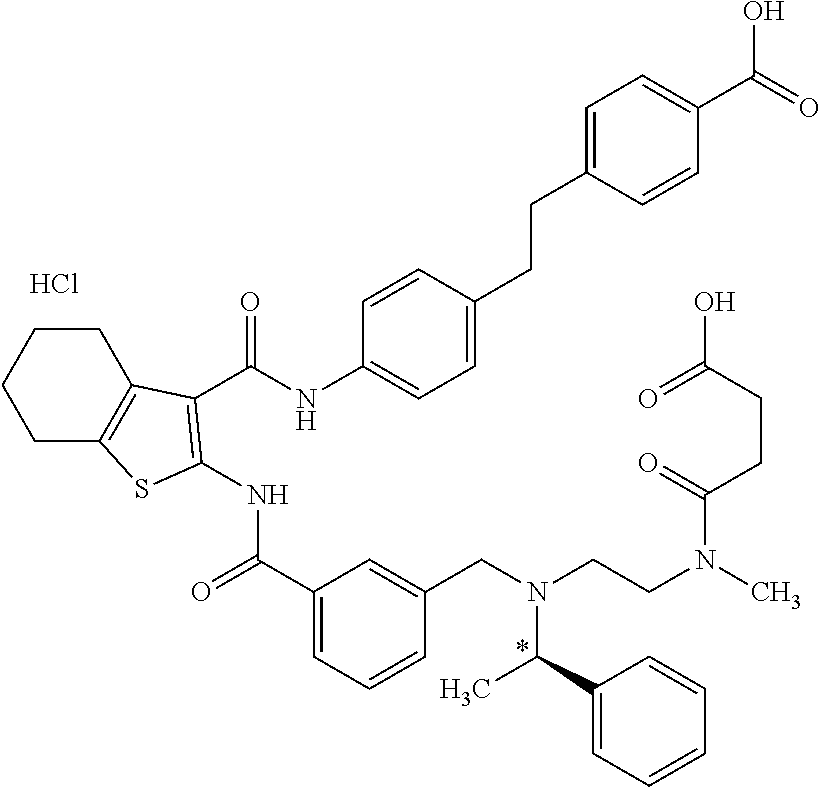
C1(C(=O)NC2=C(C(NC3=CC=C(CCC4=CC=C(C(=O)O)C=C4)C=C3)=O)C3=C(CCCC3)S2)=CC=CC(CN(CCN(C(CCC(O)=O)=O)C)C(C)C2=CC=CC=C2)=C1.Cl.*
